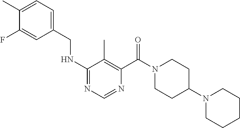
N(C1=NC=NC(C(N2CCC(N3CCCCC3)CC2)=O)=C1C)CC1=CC=C(C)C(F)=C1
